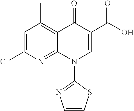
C1=C(Cl)N=C2C(=C1C)C(=O)C(C(=O)O)=CN2C1=NC=CS1
